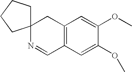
C12=C(C=C(OC)C(OC)=C1)C=NC1(C2)CCCC1
